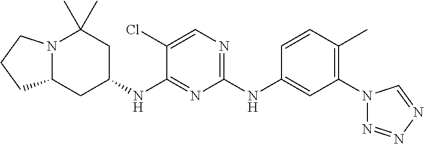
N12C(CC(NC3=NC(NC4=CC(N5N=NN=C5)=C(C)C=C4)=NC=C3Cl)CC1(C)C)CCC2
